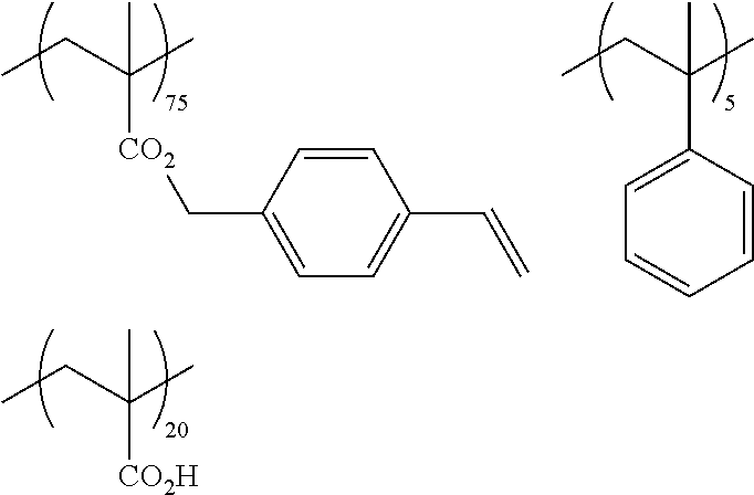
CCC([CO2H])(C)C.CCC(C)([CO2]CC1=CC=C(C=C)C=C1)C.CCC(C)(C1=CC=CC=C1)C
